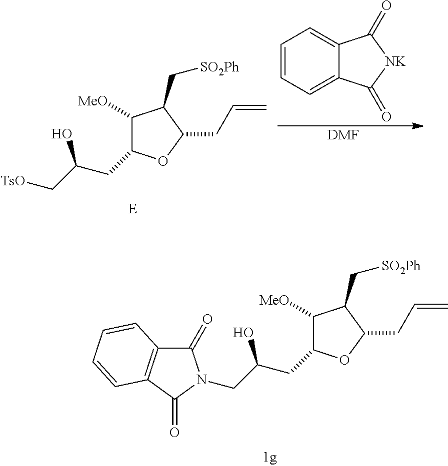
C1([MeO])C(CC(C[TsO])O)OC(CC=C)C1C[SO2Ph].[DMF].C1=CC=C2C(=C1)C(=O)[NK]C2=O.C1([MeO])C(CC(CN2C(=O)C3=C(C2=O)C=CC=C3)O)OC(CC=C)C1C[SO2Ph]
